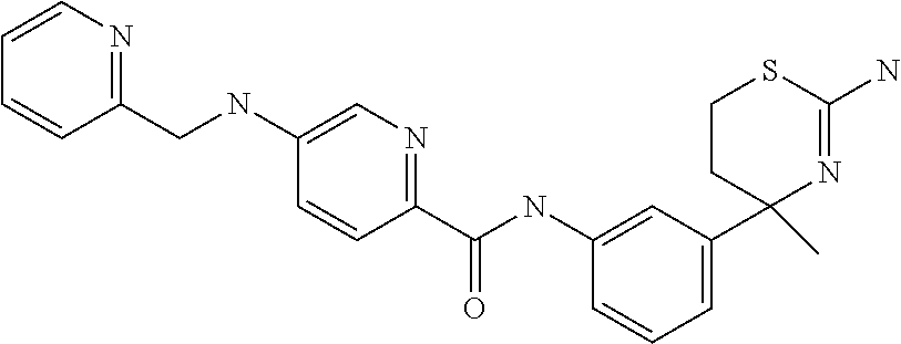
C1(NC(C2=NC=C(NCC3=NC=CC=C3)C=C2)=O)=CC(C2(C)N=C(N)SCC2)=CC=C1
